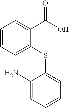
C1(N)=CC=CC=C1SC1=CC=CC=C1C(O)=O
